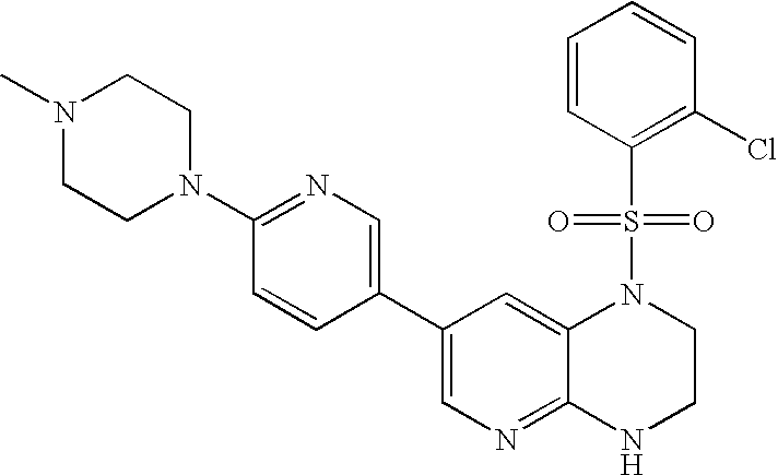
C1(C2=CN=C3C(=C2)N(S(C2=C(Cl)C=CC=C2)(=O)=O)CCN3)=CN=C(N2CCN(C)CC2)C=C1
